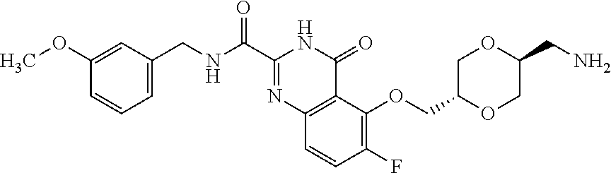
C1=C(CNC(C2=NC3=C(C(=O)N2)C(OCC2OCC(CN)OC2)=C(F)C=C3)=O)C=C(OC)C=C1
